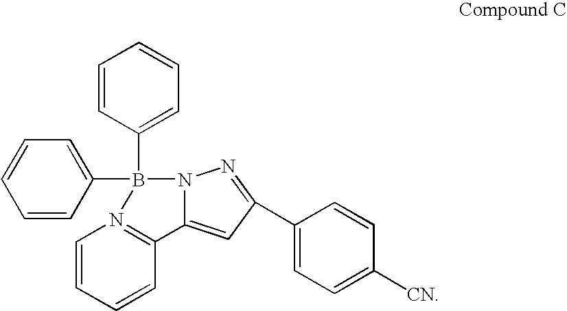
C1=CC=CC(B2(C3=CC=CC=C3)N3C(=CC(C4=CC=C([CN])C=C4)=N3)C3=N2C=CC=C3)=C1
